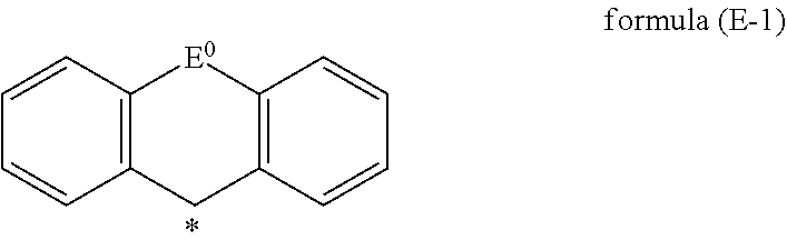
C12=C(CC3=C([E0]1)C=CC=C3)C=CC=C2
